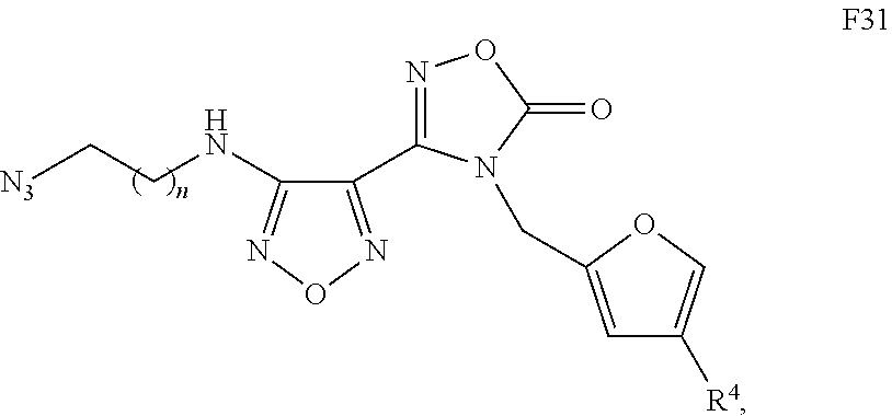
C1(C2=NOC(=O)N2CC2=CC([R4])=CO2)=NON=C1NCC[N3]
